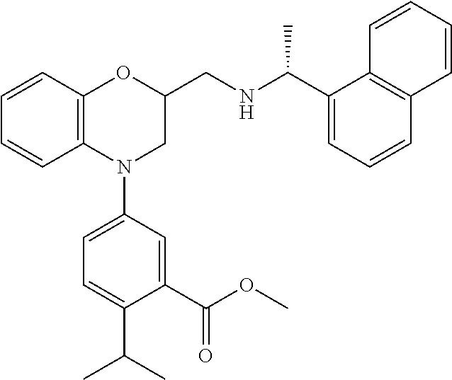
C1=CC2=C(C=C1)N(C1=CC=C(C(C)C)C(C(OC)=O)=C1)CC(CNC(C1=CC=CC3=C1C=CC=C3)C)O2
